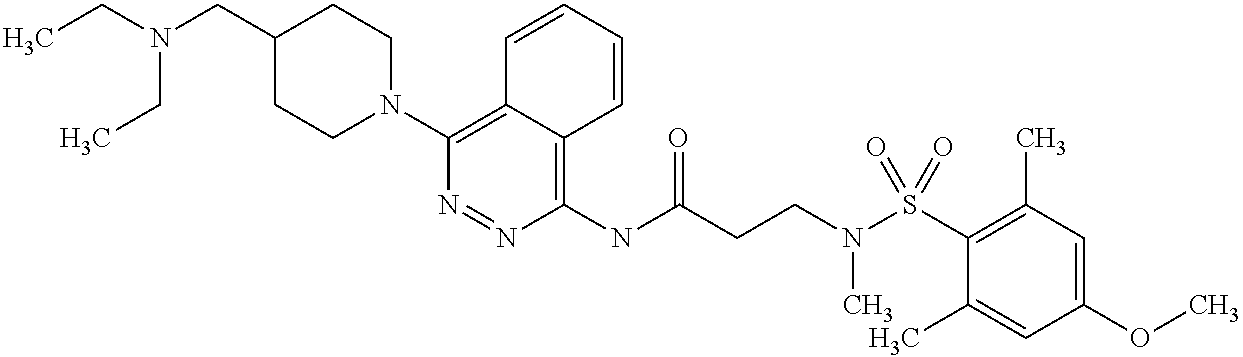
C1(NC(CCN(S(C2=C(C)C=C(OC)C=C2C)(=O)=O)C)=O)=C2C(=C(N3CCC(CN(CC)CC)CC3)N=N1)C=CC=C2
